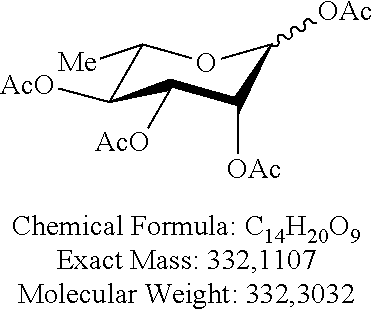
C1([Me])C([AcO])C([AcO])C([OAc])C([OAc])O1
